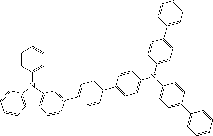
C1(C2=CC3=C(C4=C(N3C3=CC=CC=C3)C=CC=C4)C=C2)=CC=C(C2=CC=C(N(C3=CC=C(C4=CC=CC=C4)C=C3)C3=CC=C(C4=CC=CC=C4)C=C3)C=C2)C=C1
